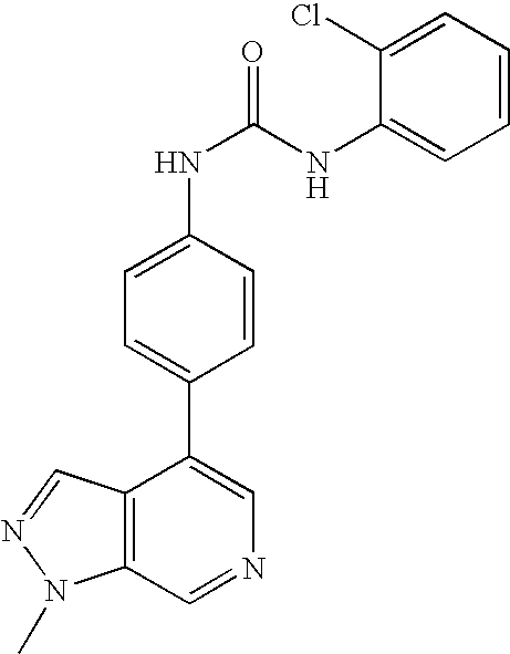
C12=C(C=NC=C1C1=CC=C(NC(=O)NC3=CC=CC=C3Cl)C=C1)N(C)N=C2
